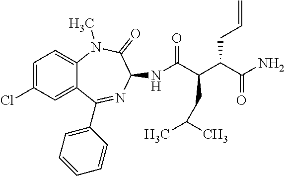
C12=CC(Cl)=CC=C1N(C)C(=O)C(NC(C(C(C(N)=O)CC=C)CC(C)C)=O)N=C2C1=CC=CC=C1
